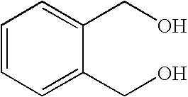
C1=CC=C(CO)C(CO)=C1
